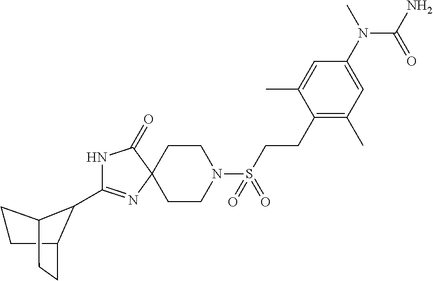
N1C(C2C3CCC2CC3)=NC2(C1=O)CCN(S(CCC1=C(C)C=C(N(C)C(=O)N)C=C1C)(=O)=O)CC2
